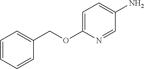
C1=CC=CC(COC2=CC=C(N)C=N2)=C1
